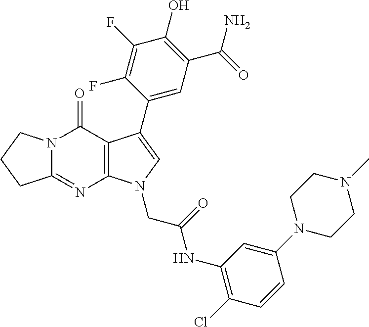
C12=NC3=C(C(=O)N1CCC2)C(C1=CC(C(N)=O)=C(O)C(F)=C1F)=CN3CC(NC1=C(Cl)C=CC(N2CCN(C)CC2)=C1)=O
